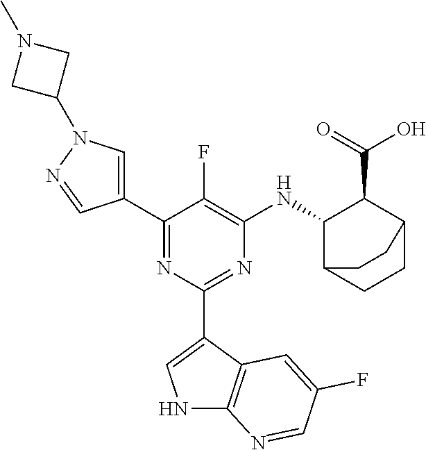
C1(C2=CN(C3CN(C)C3)N=C2)=NC(C2=CNC3=C2C=C(F)C=N3)=NC([HN]C2C(C(=O)O)C3CCC2CC3)=C1F
